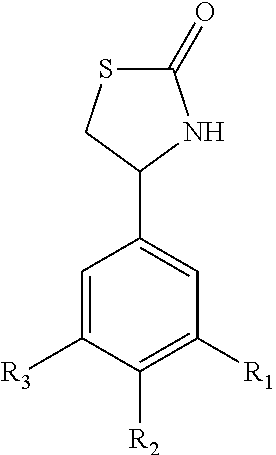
C1=C([R3])C([R2])=C([R1])C=C1C1NC(=O)SC1
